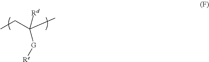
CCC(C)([Rd])[G][Re]
